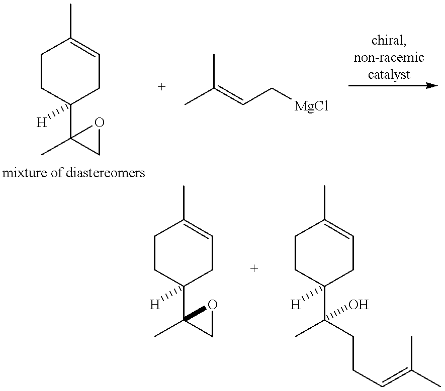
C1CC(C2(C)CO2)([H])CC=C1C.C(=CC[MgCl])(C)C.C1CC(C2(C)CO2)([H])CC=C1C.C1CC(C(C)(O)CCC=C(C)C)([H])CC=C1C
